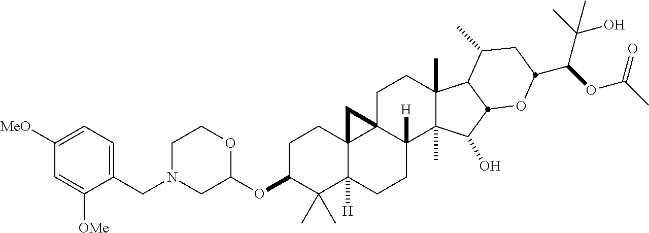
C1C(OC2OCCN(CC3=CC=C([MeO])C=C3[OMe])C2)C(C)(C)C2([H])C3(C1)C1(C([H])(CC2)C2(C)C(C)(CC1)C1C(C)CC(C(C(C)(O)C)OC(C)=O)OC1C2O)C3
